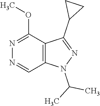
N1=CC2=C(C(OC)=N1)C(C1CC1)=NN2C(C)C
